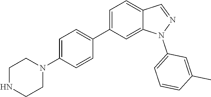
C1(C2=CC=C(N3CCNCC3)C=C2)=CC=C2C(=C1)N(C1=CC=CC(C)=C1)N=C2
